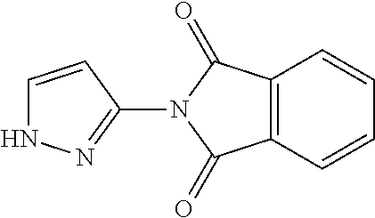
C12=C(C=CC=C1)C(=O)N(C1=NNC=C1)C2=O
